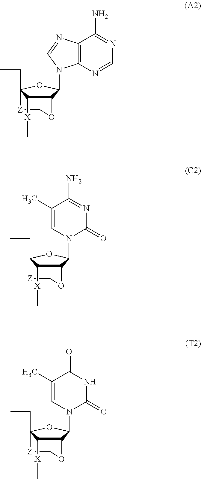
C12=C(N=CN=C1N)N(C1C3OC[Z]C(CC)(O1)C3[X]C)C=N2.C1OC2C([X]C)C(CC)(OC2N2C=C(C)C(N)=NC2=O)[Z]1.C1OC2C([X]C)C(CC)(OC2N2C=C(C)C(=O)NC2=O)[Z]1
